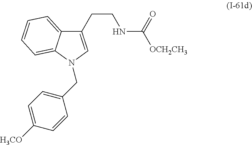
C1(CCNC([OCH2CH3])=O)=CN(CC2=CC=C([H3CO])C=C2)C2=CC=CC=C12
